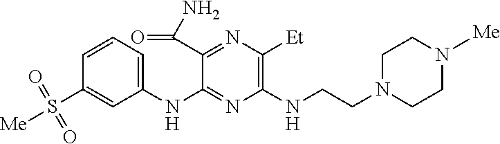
C1(NC2=NC(NCCN3CCN([Me])CC3)=C([Et])N=C2C(N)=O)=CC=CC(S([Me])(=O)=O)=C1
